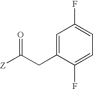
[Z]C(CC1=CC(F)=CC=C1F)=O
